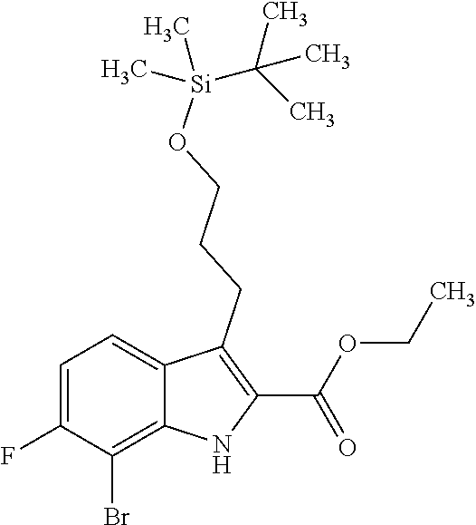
C(C)([Si](OCCCC1=C(C(OCC)=O)NC2=C(Br)C(F)=CC=C21)(C)C)(C)C
